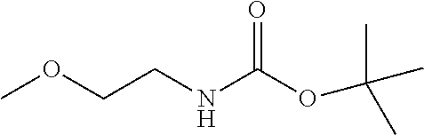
COCCNC(OC(C)(C)C)=O
